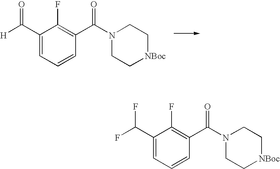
C1(C([H])=O)=CC=CC(C(N2CC[NBoc]CC2)=O)=C1F.C1(C(F)F)=CC=CC(C(N2CC[NBoc]CC2)=O)=C1F
